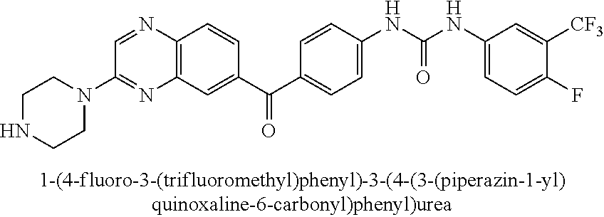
N1=C(N2CCNCC2)C=NC2=C1C=C(C(C1=CC=C(NC(NC3=CC=C(F)C([CF3])=C3)=O)C=C1)=O)C=C2
